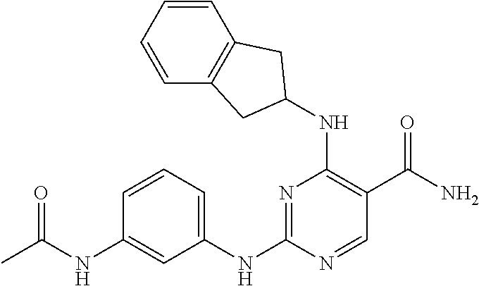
N1=C(NC2=CC=CC(NC(C)=O)=C2)N=CC(C(N)=O)=C1NC1CC2=C(C=CC=C2)C1
